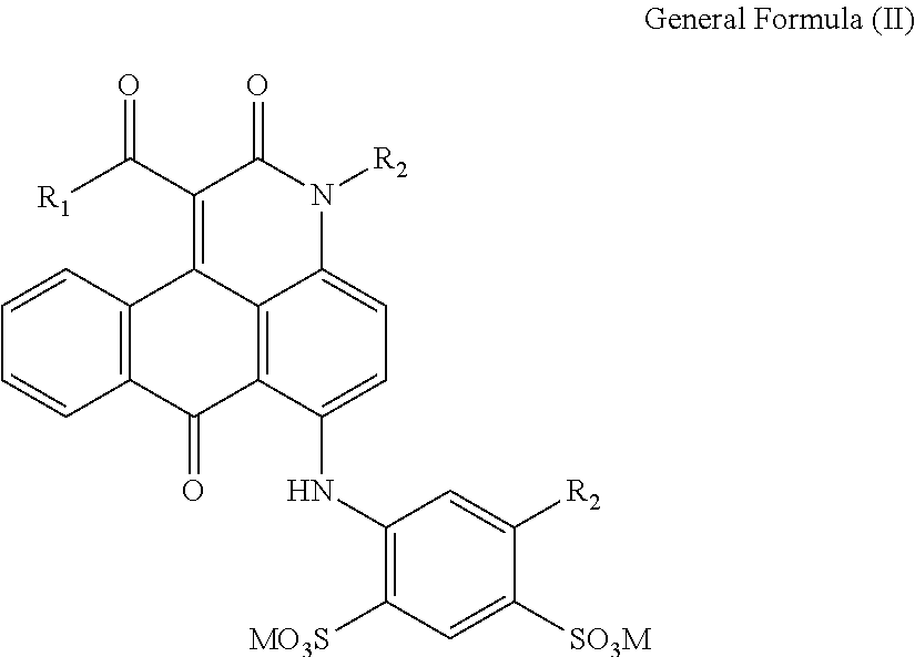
C12=C(C=CC=C1)C1=C(C([R1])=O)C(=O)N([R2])C3=CC=C(NC4=C([MO3S])C=C([SO3M])C([R2])=C4)C(=C13)C2=O
